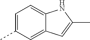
C1=C(C)C=C2C(=C1)NC(C)=C2
